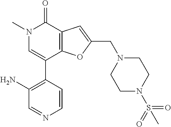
N1(C)C=C(C2=C(N)C=NC=C2)C2=C(C1=O)C=C(CN1CCN(S(=O)(=O)C)CC1)O2
